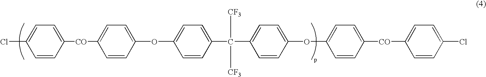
C1=CC([CO]C2=CC=C(OC3=CC=C(C(C4=CC=C(OC5=CC=C([CO]C6=CC=C(Cl)C=C6)C=C5)C=C4)([CF3])[CF3])C=C3)C=C2)=CC=C1Cl
